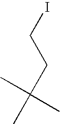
ICCC(C)(C)C
